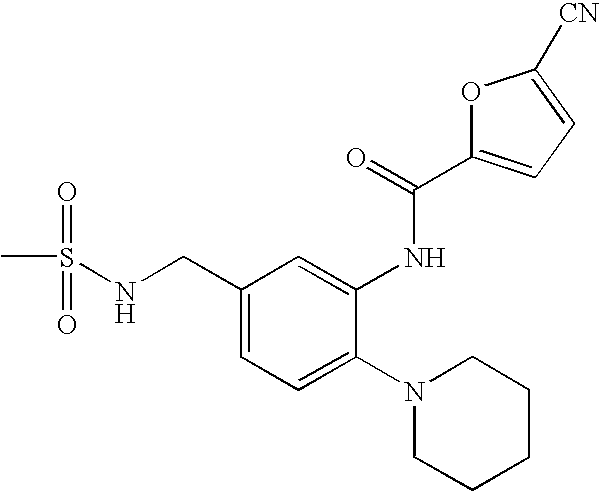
C1(CNS(C)(=O)=O)=CC=C(N2CCCCC2)C(NC(C2=CC=C([CN])O2)=O)=C1
